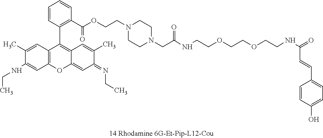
C12=C(C=C(C)C(NCC)=C1)C(C1=C(C(OCCN3CCN(CC(NCCOCCOCCNC(C=CC4=CC=C(O)C=C4)=O)=O)CC3)=O)C=CC=C1)=C1C(=CC(=NCC)C(C)=C1)O2
